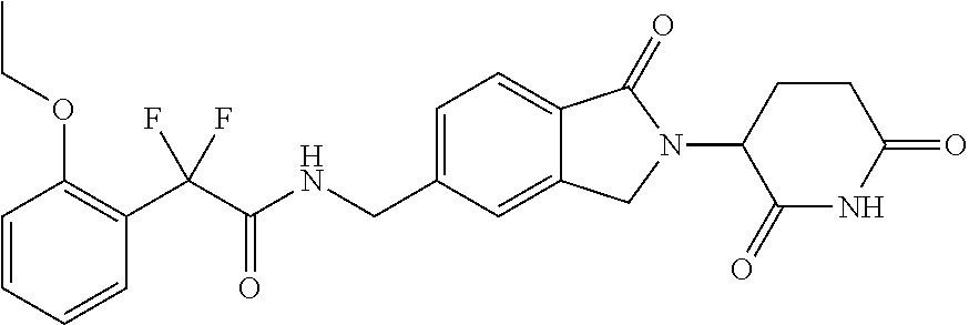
C1=CC=CC(C(C(=O)NCC2=CC=C3C(=C2)CN(C2C(=O)NC(=O)CC2)C3=O)(F)F)=C1OCC
